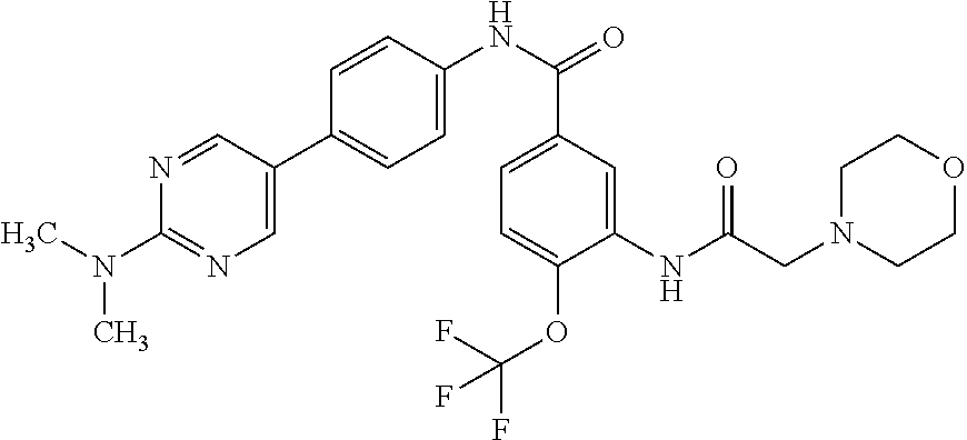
C1(NC(CN2CCOCC2)=O)=CC(C(NC2=CC=C(C3=CN=C(N(C)C)N=C3)C=C2)=O)=CC=C1OC(F)(F)F
